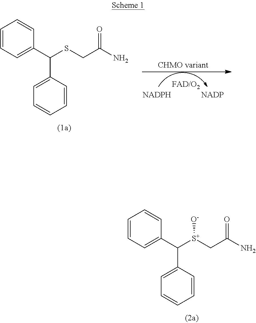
C1=CC=C(C(C2=CC=CC=C2)[S+](CC(N)=O)[O-])C=C1.C1=CC=C(C(C2=CC=CC=C2)SCC(N)=O)C=C1
